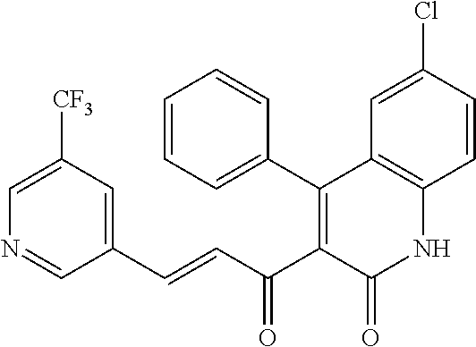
C1=C([CF3])C=C(C=CC(C2=C(C3=CC=CC=C3)C3=C(NC2=O)C=CC(Cl)=C3)=O)C=N1
